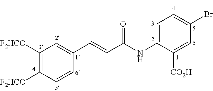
C1([F2HCO])=C([F2HCO])C=CC(C=CC(NC2=CC=C(Br)C=C2[CO2H])=O)=C1
